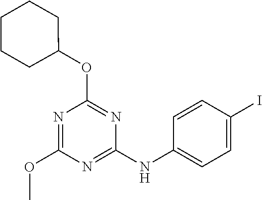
N1=C(NC2=CC=C(I)C=C2)N=C(OC2CCCCC2)N=C1OC
